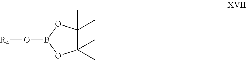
C1(C)(C)C(C)(C)OB(O[R4])O1
